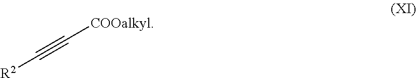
[R2]C#C[COOalkyl]
